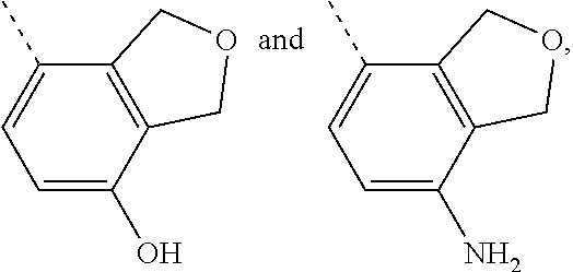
C1=C(O)C2=C(C(C)=C1)COC2.C1=C(N)C2=C(C(C)=C1)COC2
